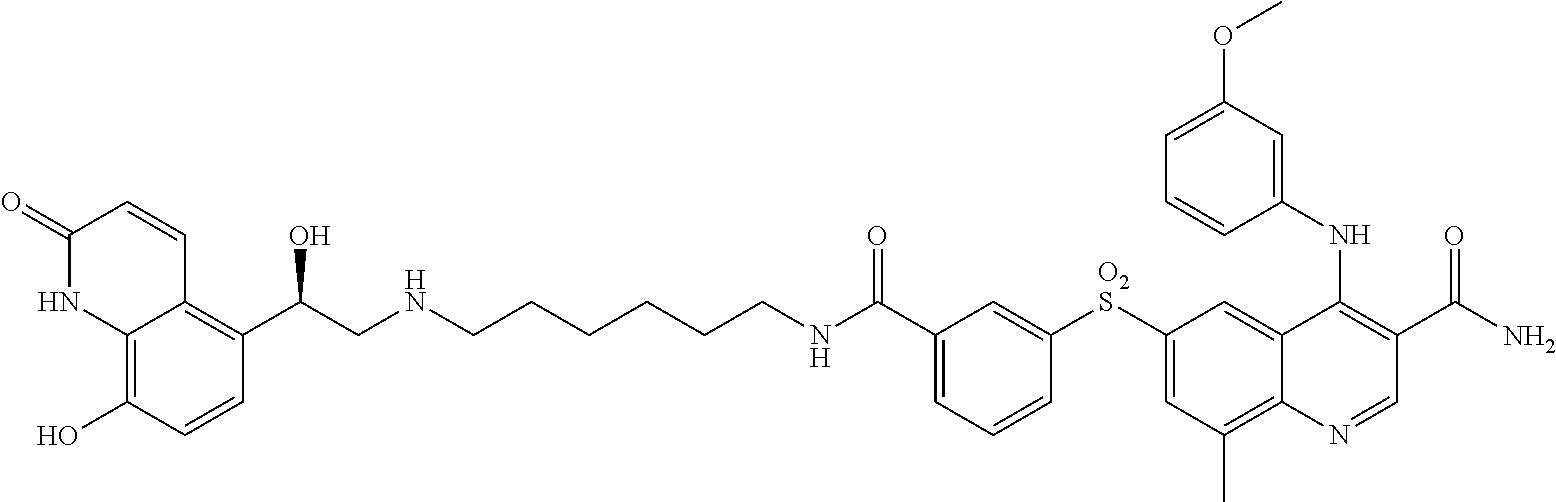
C12=C(O)C=CC(C(CNCCCCCCNC(C3=CC=CC([O2S]C4=CC(C)=C5C(=C4)C(NC4=CC(OC)=CC=C4)=C(C(N)=O)C=N5)=C3)=O)O)=C1C=CC(=O)N2
